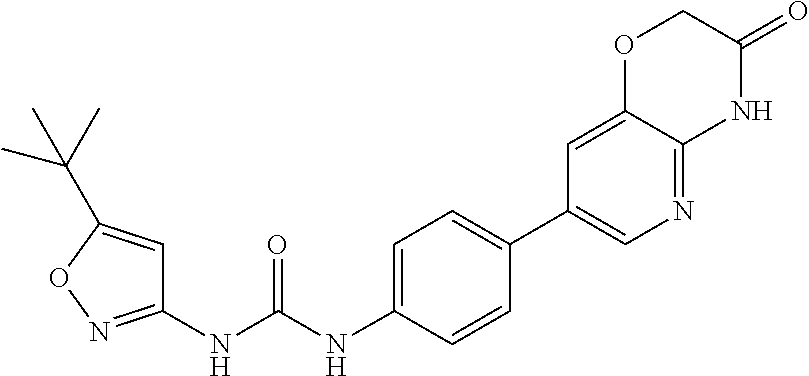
C1(NC(NC2=CC=C(C3=CN=C4C(=C3)OCC(=O)N4)C=C2)=O)=NOC(C(C)(C)C)=C1
